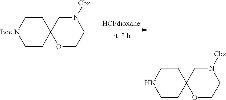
C1CNCCC12OCCN([Cbz])C2.C1CNCCC12OCCN([Cbz])C2.[Boc]
